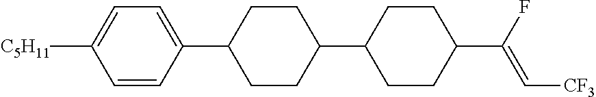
C1=CC(C2CCC(C3CCC(C(F)=C[CF3])CC3)CC2)=CC=C1[C5H11]
